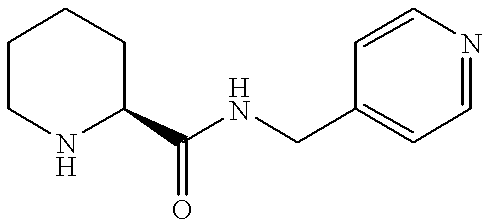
C1=CN=CC=C1CNC(C1CCCCN1)=O
